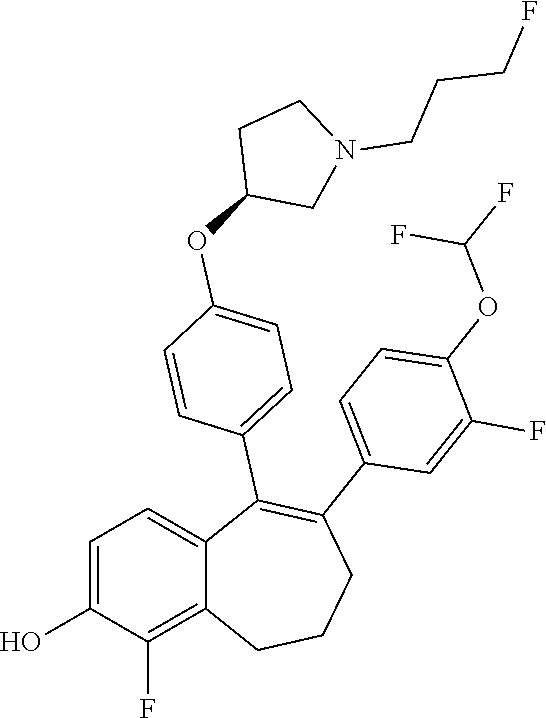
C1=C(O)C(F)=C2C(=C1)C(C1=CC=C(OC3CN(CCCF)CC3)C=C1)=C(C1=CC=C(OC(F)F)C(F)=C1)CCC2
